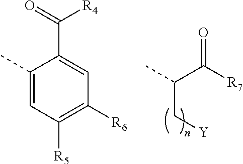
C(C[Y])(C([R7])=O)C.C1(C)=CC([R5])=C([R6])C=C1C(=O)[R4]
